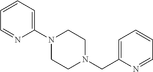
C1=CC=C(N2CCN(CC3=CC=CC=N3)CC2)N=C1
